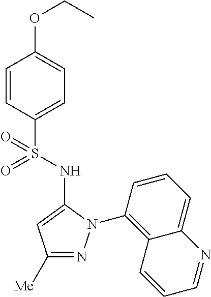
C1(S(=O)(NC2=CC([Me])=NN2C2=C3C(=CC=C2)N=CC=C3)=O)=CC=C(OCC)C=C1
